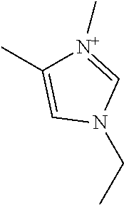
C(N1C=[N+](C)C(C)=C1)C
